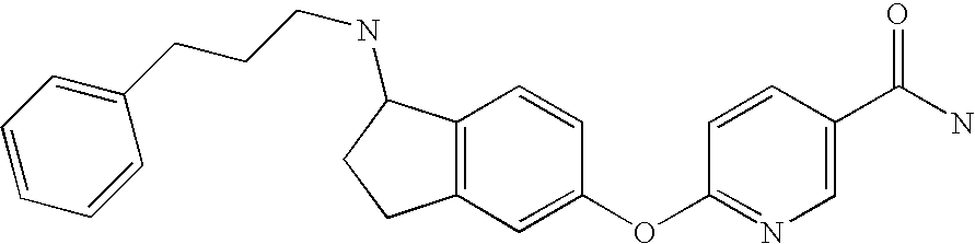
C1=CC(OC2=CC3=C(C=C2)C(NCCCC2=CC=CC=C2)CC3)=NC=C1C(N)=O
